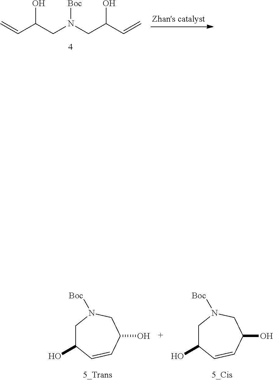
C=CC(CN(CC(C=C)O)[Boc])O.C1C(O)C=CC(O)CN1[Boc].C1C(O)C=CC(O)CN1[Boc]
